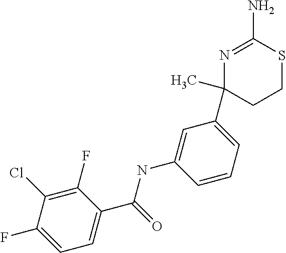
C1(F)=C(Cl)C(F)=CC=C1C(=O)NC1=CC(C2(C)CCSC(N)=N2)=CC=C1
